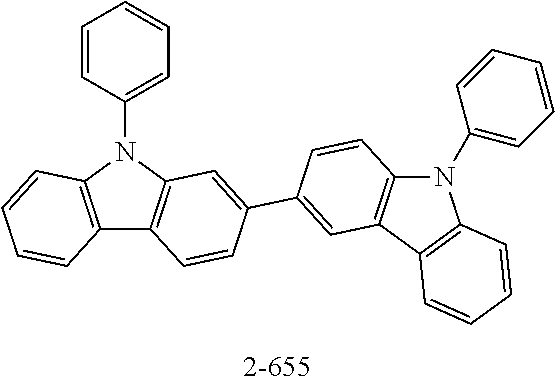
C1=CC(N2C3=C(C4=C2C=C(C2=CC5=C(N(C6=CC=CC=C6)C6=C5C=CC=C6)C=C2)C=C4)C=CC=C3)=CC=C1
